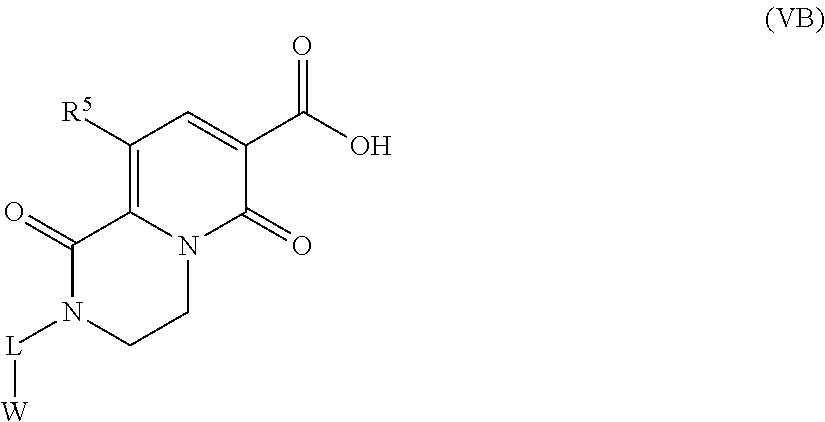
C1([R5])=C2N(C(=O)C(C(O)=O)=C1)CCN([L][W])C2=O
